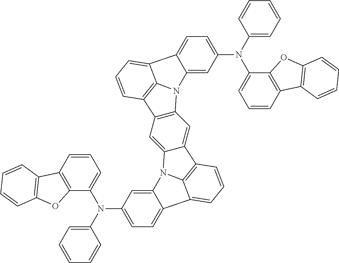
C12=C(C=C3C(=C1)C1=C4N3C3=CC(N(C5=CC=CC6=C5OC5=C6C=CC=C5)C5=CC=CC=C5)=CC=C3C4=CC=C1)C1=C3N2C2=CC(N(C4=CC=CC5=C4OC4=C5C=CC=C4)C4=CC=CC=C4)=CC=C2C3=CC=C1
